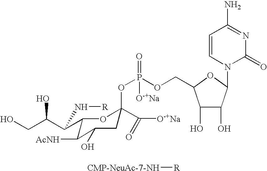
C1=CN(C2C(O)C(O)C(COP(OC3(C([O-+Na])=O)CC(O)C([AcNH])C(C(C(CO)O)N[R])O3)(=O)[O-+Na])O2)C(=O)N=C1N.[CMP-NeuAc-7-NH][R]
